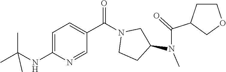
N(C)(C1CCN(C(C2=CC=C(NC(C)(C)C)N=C2)=O)C1)C(C1CCOC1)=O
